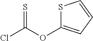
S1C(OC(=S)Cl)=CC=C1
